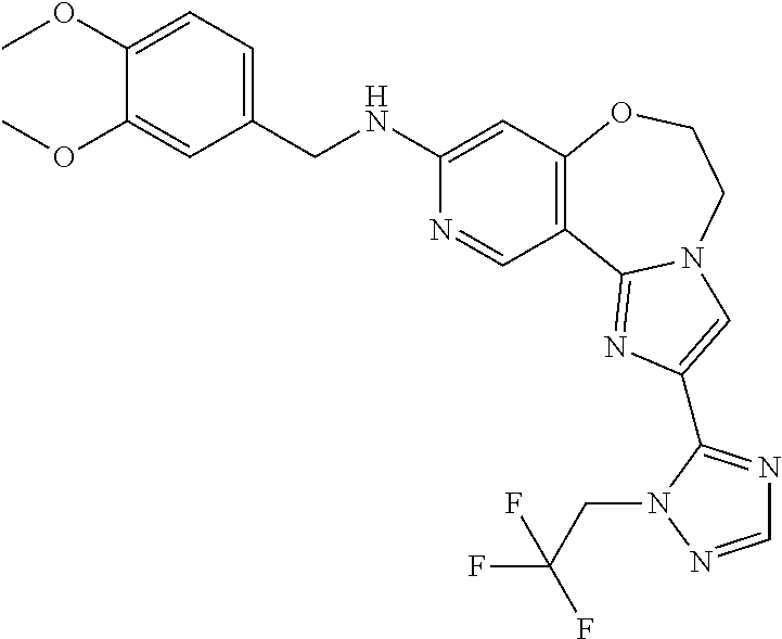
C1(NCC2=CC=C(OC)C(OC)=C2)=CC2=C(C=N1)C1=NC(C3=NC=NN3CC(F)(F)F)=CN1CCO2
